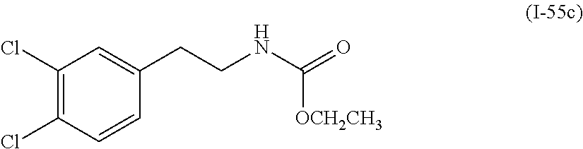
C1(Cl)=C(Cl)C=CC(CCNC(=O)[OCH2CH3])=C1
